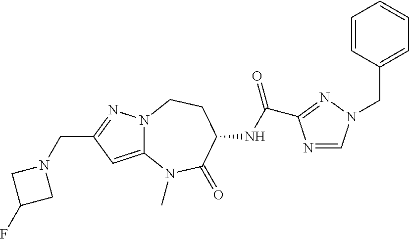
C(C1=NN2C(=C1)N(C)C(=O)C(NC(=O)C1=NN(CC3=CC=CC=C3)C=N1)CC2)N1CC(F)C1
